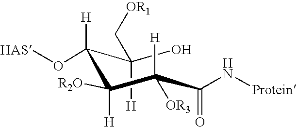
OC(C([H])(O[HAS])C([H])([R2O])C(C(=O)N[Protein])([H])[OR3])([H])C[OR1]
